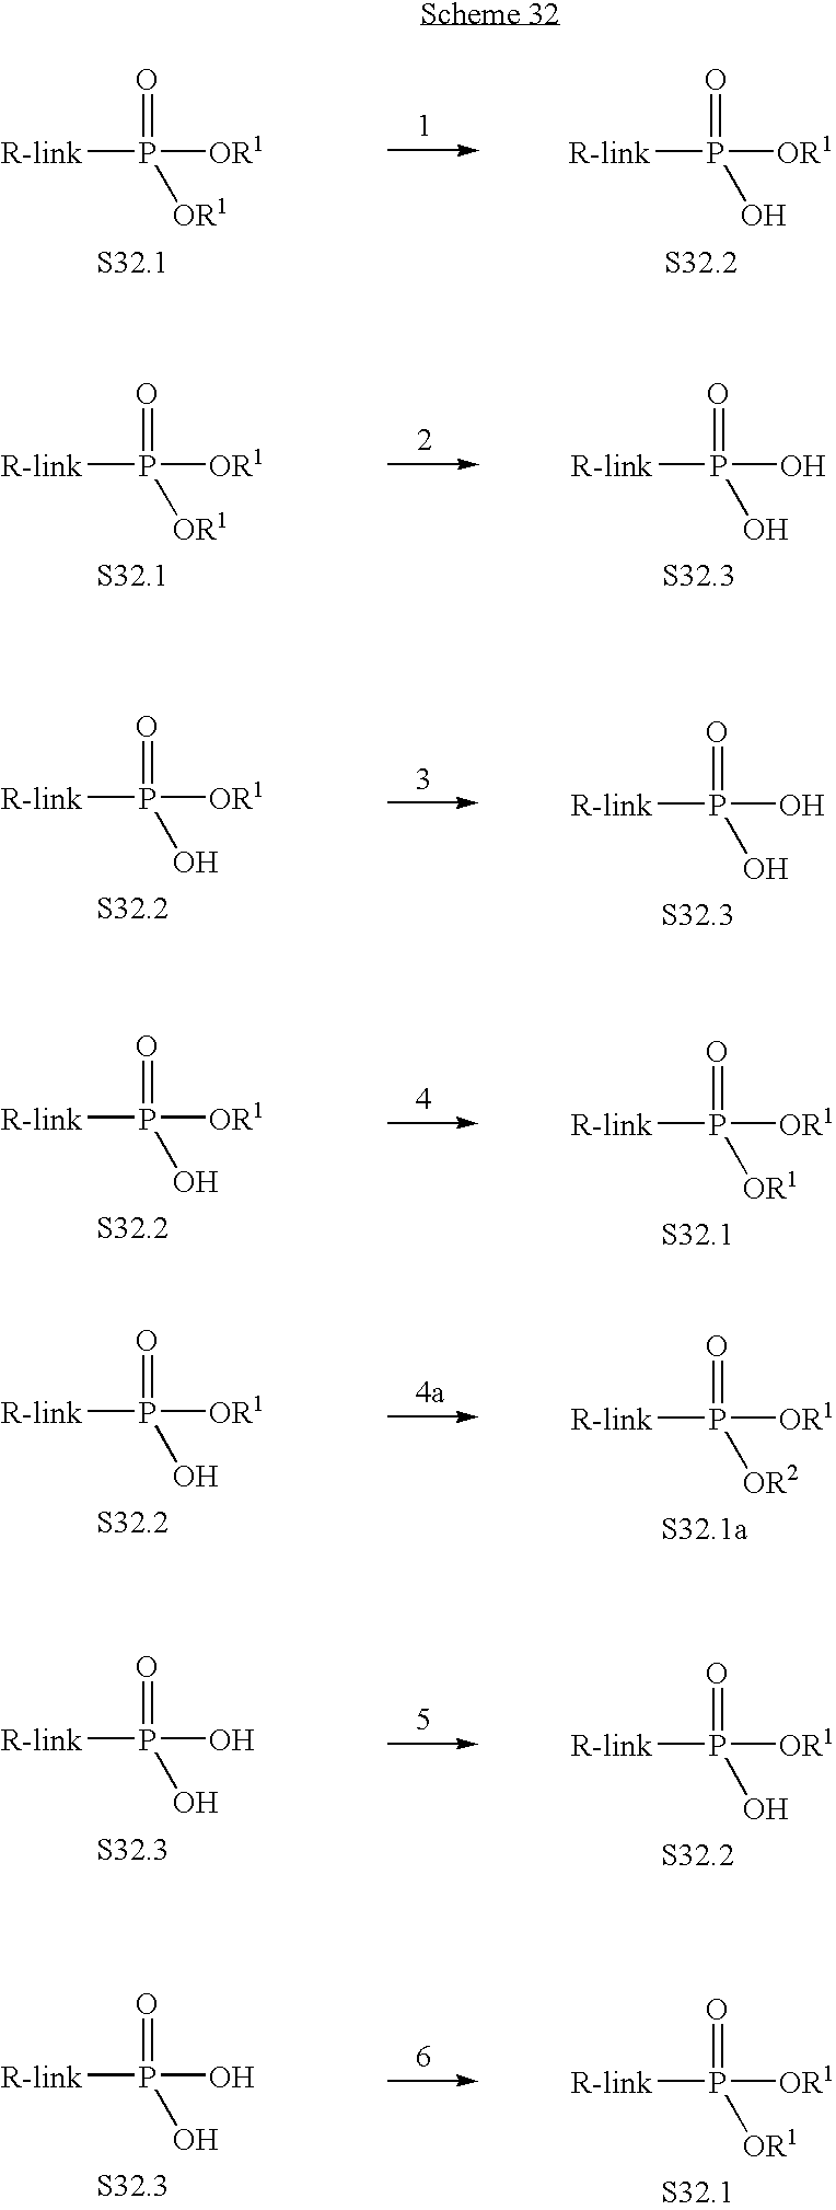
[R-link]P([OR1])(=O)[OR1].[R-link]P([OR1])(=O)O.[R-link]P([OR1])(=O)[OR1].[R-link]P(O)(=O)O.[R-link]P([OR1])(=O)O.[R-link]P(O)(=O)O.[R-link]P([OR1])(=O)O.[R-link]P([OR1])(=O)[OR1].[R-link]P([OR1])(=O)O.[R-link]P([OR1])(=O)[OR2].[R-link]P(O)(=O)O.[R-link]P([OR1])(=O)O.[R-link]P(O)(=O)O.[R-link]P([OR1])(=O)[OR1]
